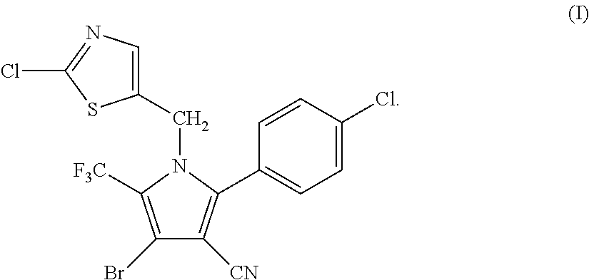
C1(CN2C([F3C])=C(Br)C([CN])=C2C2=CC=C(Cl)C=C2)=CN=C(Cl)S1
